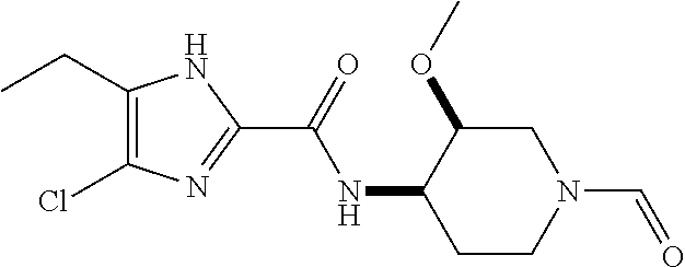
C1(CC)=C(Cl)N=C(C(=O)NC2CCN(C=O)CC2OC)N1
